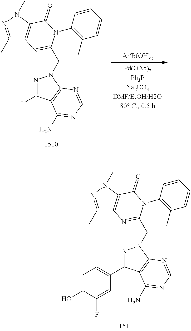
C1(C)=NN(C)C2=C1N=C(CN1N=C(I)C3=C1N=CN=C3N)N(C1=C(C)C=CC=C1)C2=O.C1(C)=NN(C)C2=C1N=C(CN1N=C(C3=CC=C(O)C(F)=C3)C3=C1N=CN=C3N)N(C1=C(C)C=CC=C1)C2=O
